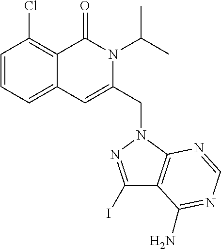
C1=CC=C2C(=C1Cl)C(=O)N(C(C)C)C(CN1C3=C(C(I)=N1)C(N)=NC=N3)=C2
